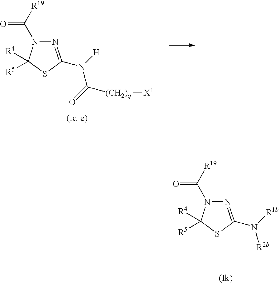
N1=C(N([R1b])[R2b])SC([R5])([R4])N1C([R19])=O.N1=C(N([H])C(=O)[(CH2)q][X1])SC([R5])([R4])N1C([R19])=O
